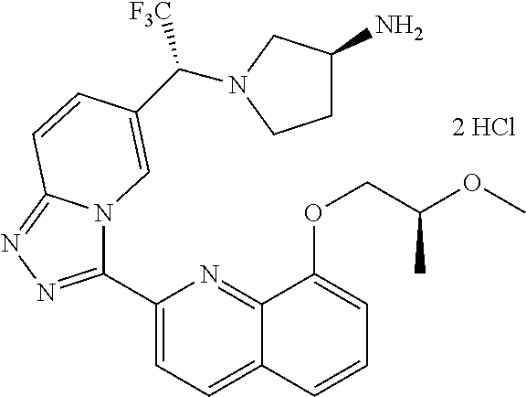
C1(C2=NN=C3N2C=C(C([F3C])N2CCC(N)C2)C=C3)=CC=C2C(=N1)C(OCC(OC)C)=CC=C2
